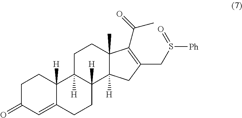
C1C(=O)C=C2C([H])(C1)C1([H])C([H])(CC2)C2([H])C(C)(CC1)C(C(=O)C)=C(CS([Ph])=O)C2
